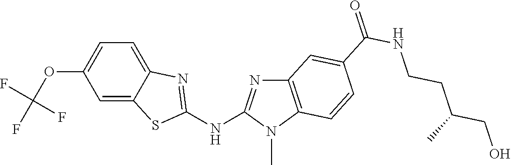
C1(OC(F)(F)F)=CC=C2C(=C1)SC(NC1=NC3=C(N1C)C=CC(C(NCCC(CO)C)=O)=C3)=N2
